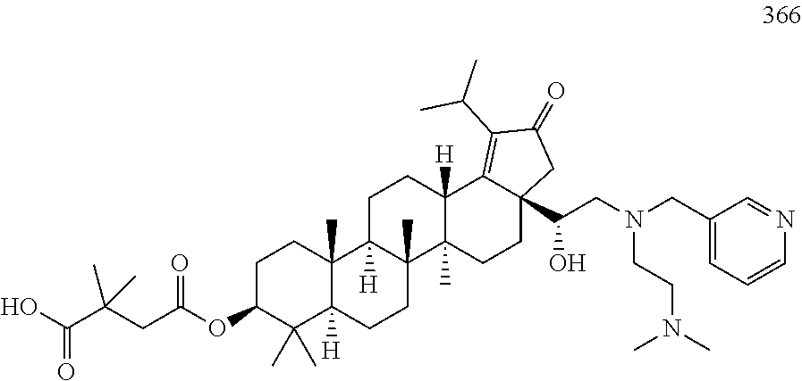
C1C(OC(CC(C(O)=O)(C)C)=O)C(C)(C)C2([H])C(C)(C1)C1([H])C(C)(CC2)C2(C)C([H])(CC1)C1=C(C(C)C)C(=O)CC1(C(CN(CC1=CC=CN=C1)CCN(C)C)O)CC2
